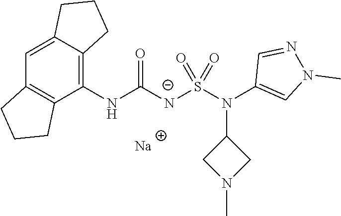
[Na].C12=CC3=C(C(NC([N-]S(N(C4=CN(C)N=C4)C4CN(C)C4)(=O)=O)=O)=C1CCC2)CCC3
